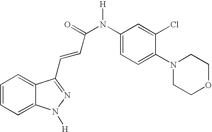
C1=CC=C2C(=C1)C(C=CC(N(C1=CC=C(N3CCOCC3)C(Cl)=C1)[H])=O)=NN2[H]
